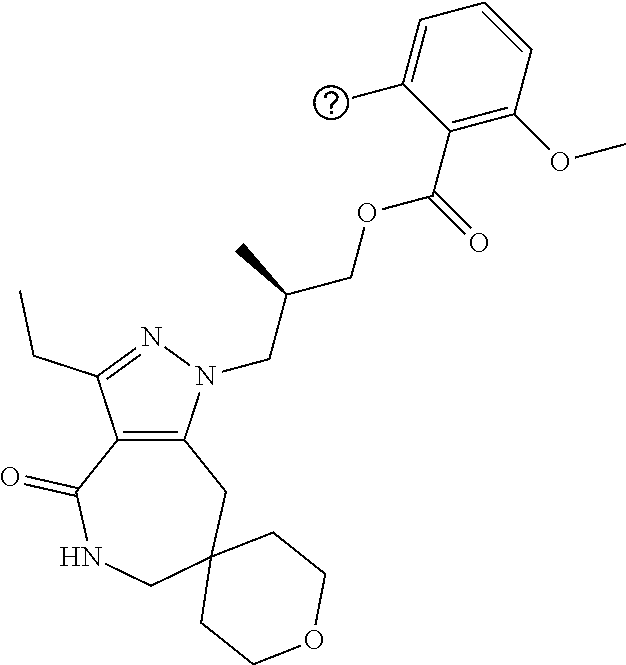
C12=C(N(CC(COC(C3=C(OC)C=CC=C3C)=O)C)N=C1CC)CC1(CNC2=O)CCOCC1
